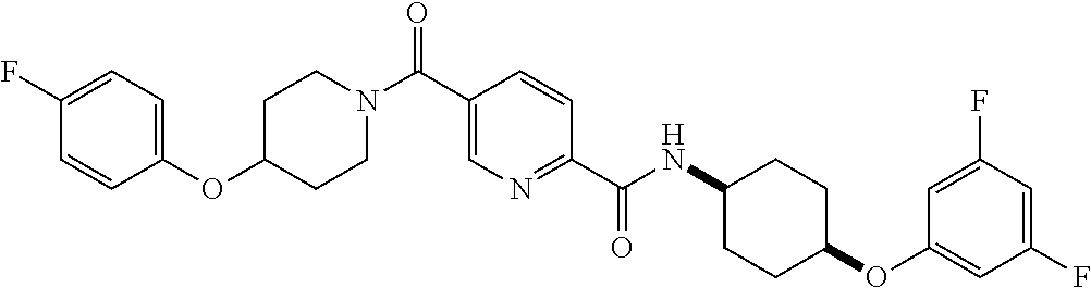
C1CN(C(C2=CN=C(C(=O)NC3CCC(OC4=CC(F)=CC(F)=C4)CC3)C=C2)=O)CCC1OC1=CC=C(F)C=C1
